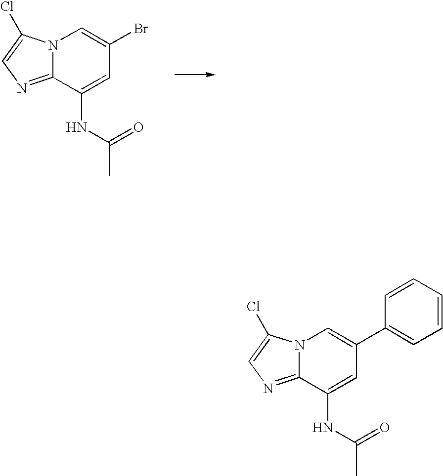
N12C(=NC=C1Cl)C(NC(C)=O)=CC(C1=CC=CC=C1)=C2.N12C(=NC=C1Cl)C(NC(=O)C)=CC(Br)=C2
